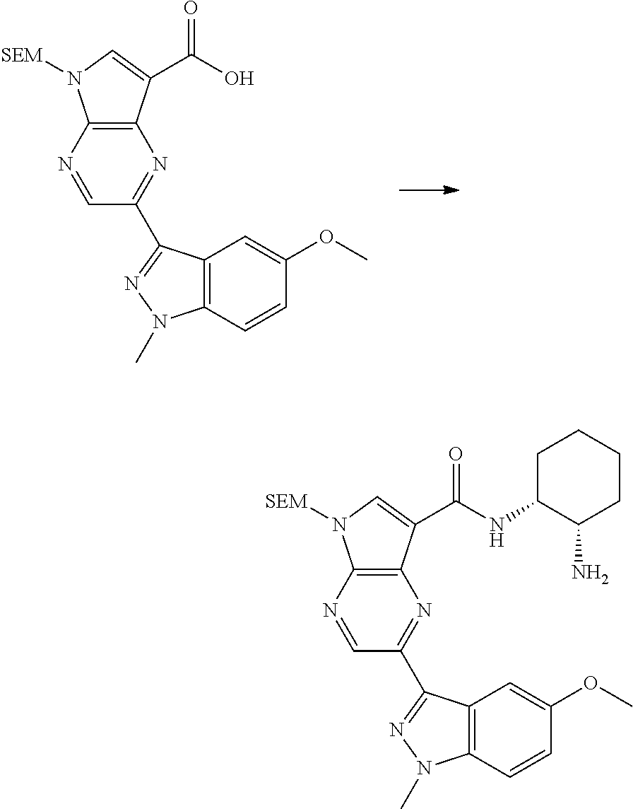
C1=NC2=C(N=C1C1=NN(C)C3=C1C=C(OC)C=C3)C(C(O)=O)=CN2[SEM].C1=NC2=C(N=C1C1=NN(C)C3=C1C=C(OC)C=C3)C(C(NC1C(N)CCCC1)=O)=CN2[SEM]
